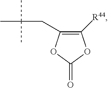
C(C(C)(C)C)C1=C([R44])OC(=O)O1
